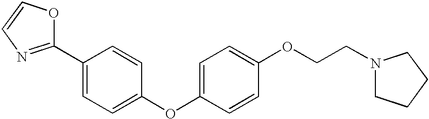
C1(C2=NC=CO2)=CC=C(OC2=CC=C(OCCN3CCCC3)C=C2)C=C1
